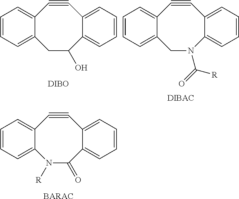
C12=CC=CC=C1N([R])C(=O)C1=CC=CC=C1C#C2.[BARAC].C12=CC=CC=C1CC(O)C1=CC=CC=C1C#C2.[DIBO].C12=CC=CC=C1CN(C(=O)[R])C1=CC=CC=C1C#C2
